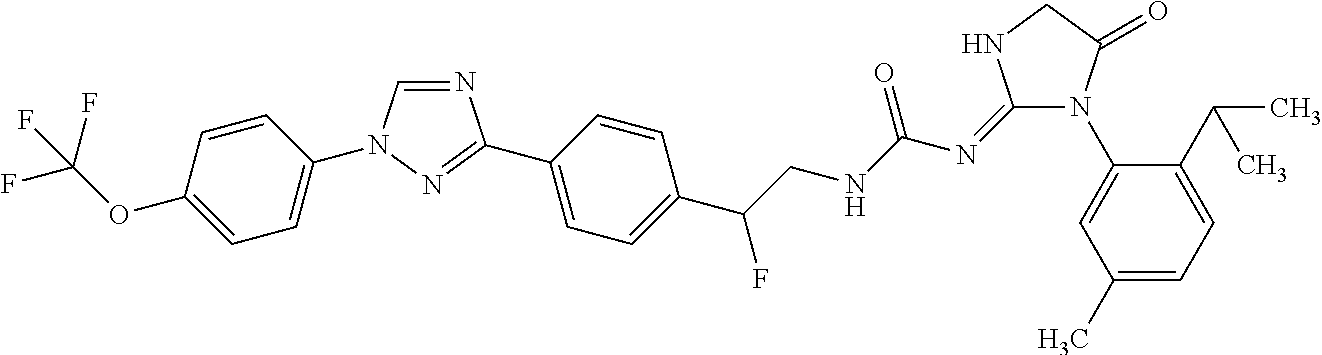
N1=CN(C2=CC=C(OC(F)(F)F)C=C2)N=C1C1=CC=C(C(CNC(N=C2N(C3=CC(C)=CC=C3C(C)C)C(=O)CN2)=O)F)C=C1
